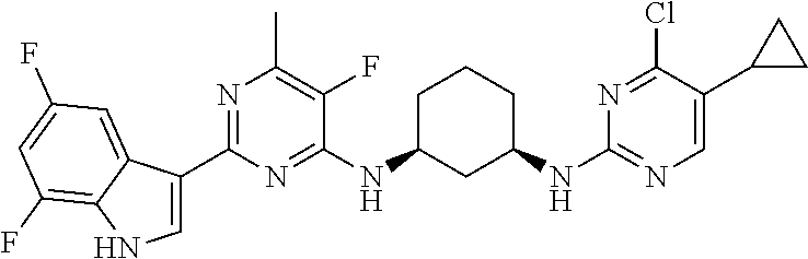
C1(C2=NC(C)=C(F)C(NC3CC(NC4=NC=C(C5CC5)C(Cl)=N4)CCC3)=N2)=CNC2=C(F)C=C(F)C=C12
